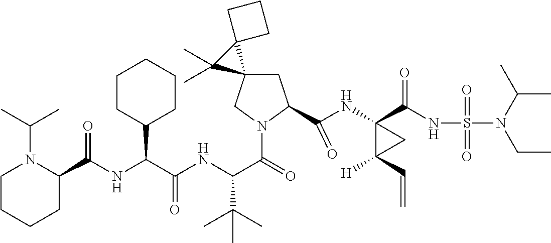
C1C(C(NC2(C(NS(N(C(C)C)CC)(=O)=O)=O)C([H])(C=C)C2)=O)N(C(=O)C(NC(C(NC(=O)C2N(C(C)C)CCCC2)C2CCCCC2)=O)C(C)(C)C)CC12C1(CCC1)C2(C)C
